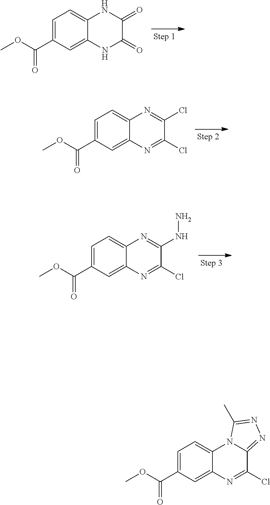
C1=C(C(OC)=O)C=C2C(=C1)NC(=O)C(=O)N2.C1=C(C(OC)=O)C=C2C(=C1)N=C(Cl)C(Cl)=N2.C1=C(C(OC)=O)C=C2C(=C1)N=C(NN)C(Cl)=N2.C1=C(C(OC)=O)C=C2C(=C1)N1C(=NN=C1C)C(Cl)=N2
